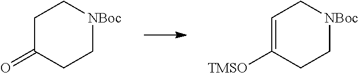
C1C(=O)CC[NBoc]C1.C1=C([TMSO])CC[NBoc]C1
